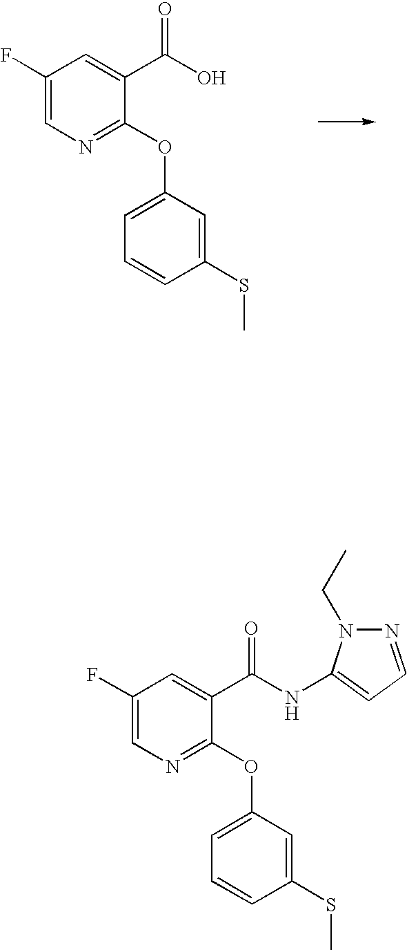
C1(F)=CN=C(OC2=CC=CC(SC)=C2)C(C(O)=O)=C1.C1(F)=CN=C(OC2=CC=CC(SC)=C2)C(C(NC2=CC=NN2CC)=O)=C1
